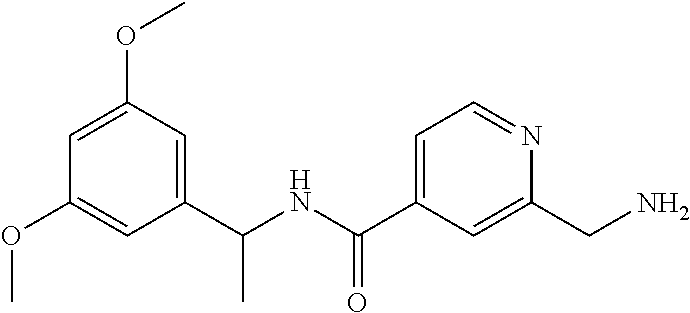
C1(OC)=CC(OC)=CC(C(NC(C2=CC=NC(CN)=C2)=O)C)=C1
